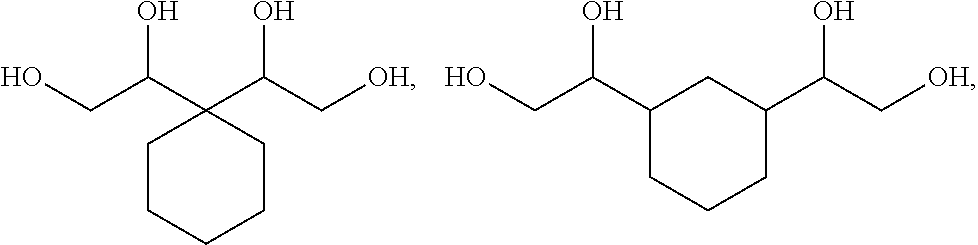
OCC(C1(C(C[OH])O)CCCCC1)O.OCC(O)C1CC(C(C[OH])O)CCC1
